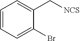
C1=CC=C(Br)C(C[NCS])=C1
